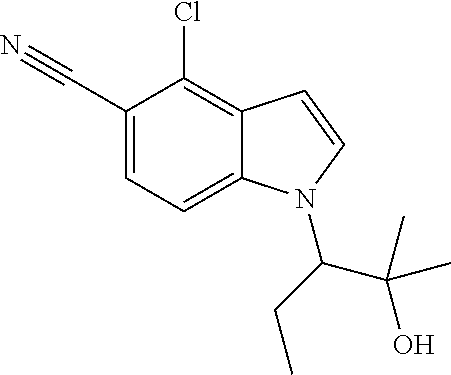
C1(C#N)=CC=C2C(=C1Cl)C=CN2C(C(O)(C)C)CC
